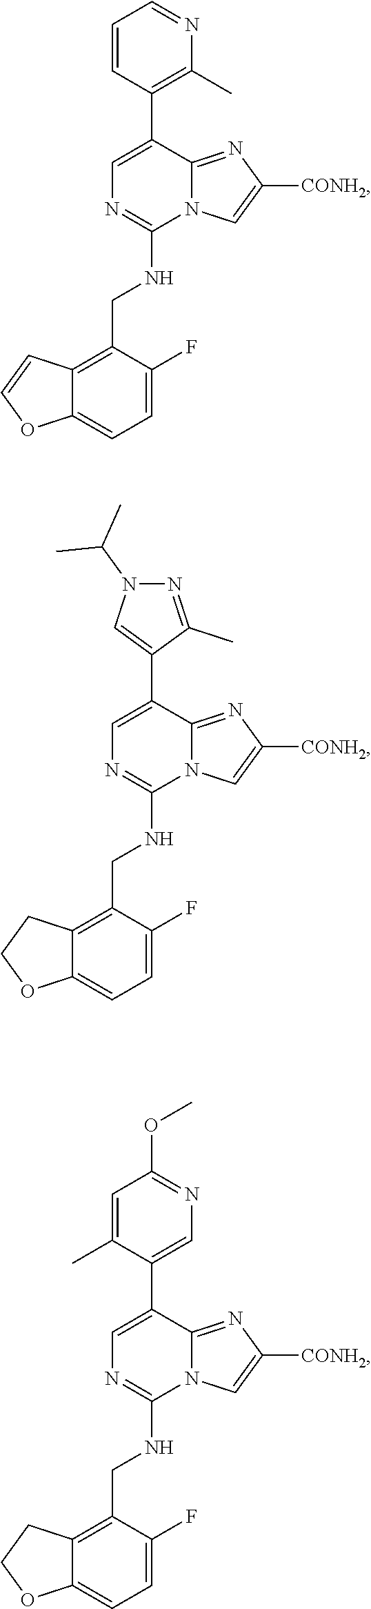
C1=C(C2=C(C)N=CC=C2)C2=NC([CONH2])=CN2C(NCC2=C3C(=CC=C2F)OC=C3)=N1.C1=C(C2=CN(C(C)C)N=C2C)C2=NC([CONH2])=CN2C(NCC2=C3C(=CC=C2F)OCC3)=N1.C1=C(C2=CN=C(OC)C=C2C)C2=NC([CONH2])=CN2C(NCC2=C3C(=CC=C2F)OCC3)=N1
